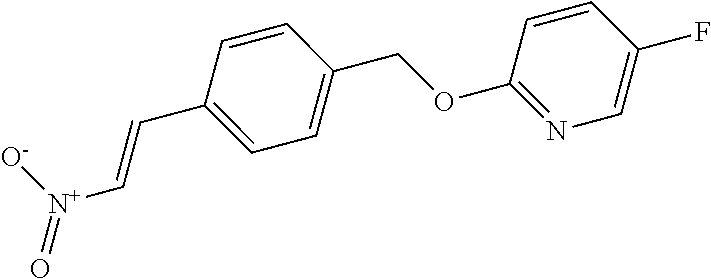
C1(C=C[N+]([O-])=O)=CC=C(COC2=NC=C(F)C=C2)C=C1
